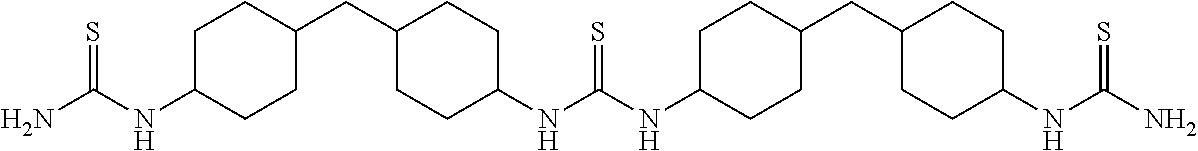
C1C(CC2CCC(NC(=S)NC3CCC(CC4CCC(NC(N)=S)CC4)CC3)CC2)CCC(NC(N)=S)C1
